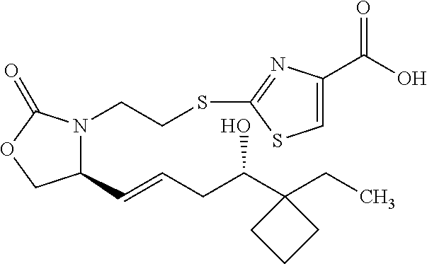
C1(C=CCC(C2(CC)CCC2)O)N(CCSC2=NC(C(=O)O)=CS2)C(=O)OC1
